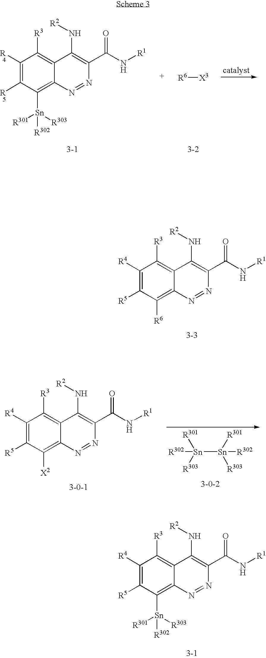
C1([R4])=C([R5])C([Sn]([R301])([R303])[R302])=C2C(=C1[R3])C(N[R2])=C(C(N[R1])=O)N=N2.C1([R4])=C([R5])C([R6])=C2C(=C1[R3])C(N[R2])=C(C(N[R1])=O)N=N2.[Sn]([Sn]([R301])([R303])[R302])([R301])([R303])[R302].C1([R4])=C([R5])C([X2])=C2C(=C1[R3])C(N[R2])=C(C(N[R1])=O)N=N2.[R6][X3].C1([R4])=C([R5])C([Sn]([R301])([R303])[R302])=C2C(=C1[R3])C(N[R2])=C(C(N[R1])=O)N=N2
